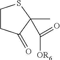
C1CC(=O)C(C)(C([OR6])=O)S1
